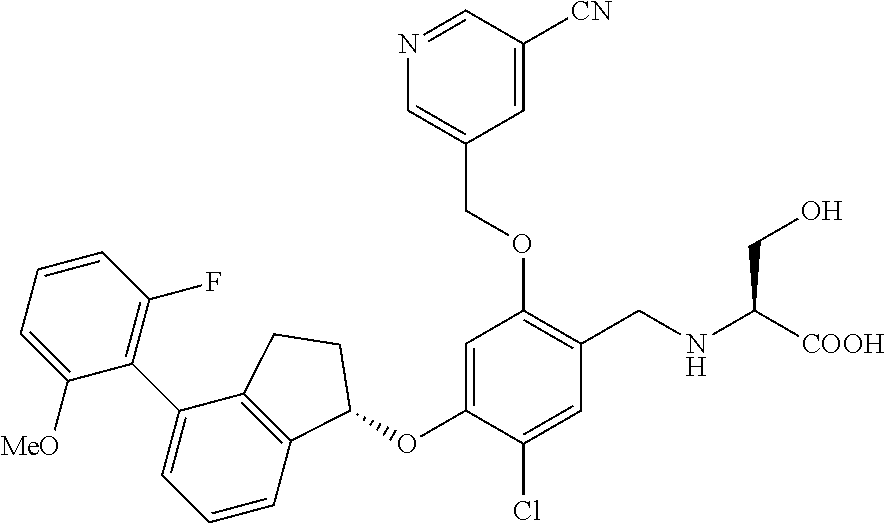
C1([MeO])=CC=CC(F)=C1C1=CC=CC2=C1CCC2OC1=CC(OCC2=CN=CC([CN])=C2)=C(CNC([COOH])CO)C=C1Cl
